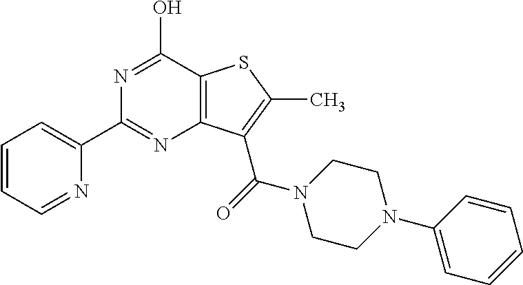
N1=C(O)C2=C(N=C1C1=CC=CC=N1)C(C(=O)N1CCN(C3=CC=CC=C3)CC1)=C(C)S2
